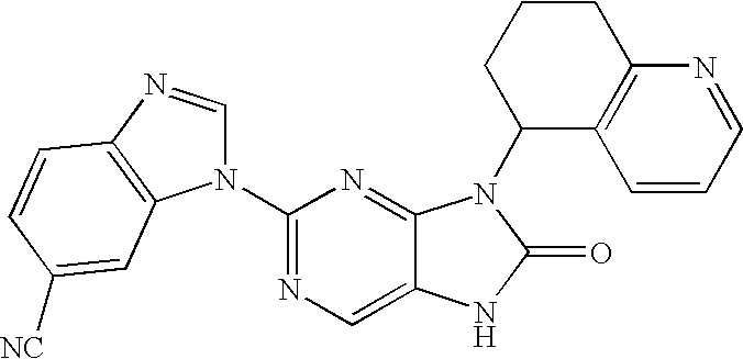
C12=CN=C(N3C=NC4=C3C=C([NC])C=C4)N=C1N(C1C3=C(CCC1)N=CC=C3)C(=O)N2
